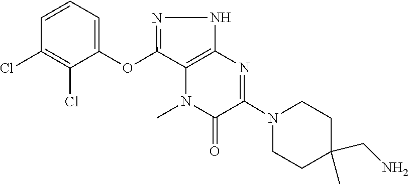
C1C(C)(CN)CCN(C2=NC3=C(C(OC4=CC=CC(Cl)=C4Cl)=NN3)N(C)C2=O)C1
